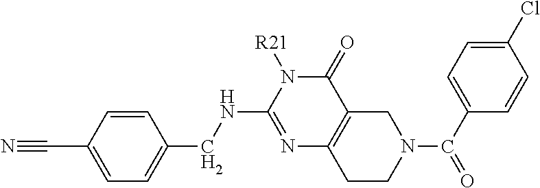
N1=C(NCC2=CC=C(C#N)C=C2)N([R21])C(=O)C2=C1CCN(C(C1=CC=C(Cl)C=C1)=O)C2
